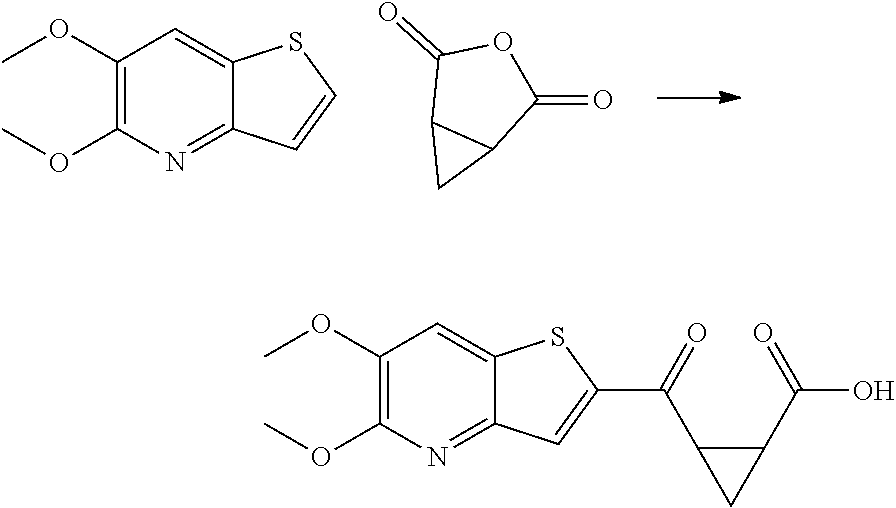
C1(=O)OC(=O)C2C1C2.C1(OC)=C(OC)N=C2C(=C1)SC=C2.C1(OC)=C(OC)N=C2C(=C1)SC(C(=O)C1C(C(O)=O)C1)=C2
